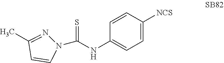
N1(C(NC2=CC=C([NCS])C=C2)=S)N=C(C)C=C1
